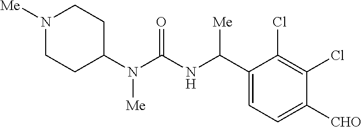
C1(N(C(NC(C2=CC=C([CHO])C(Cl)=C2Cl)[Me])=O)[Me])CCN([Me])CC1
